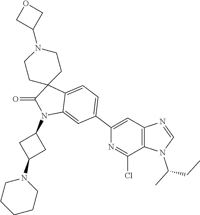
O1CC(N2CCC3(CC2)C(=O)N(C2CC(N4CCCCC4)C2)C2=CC(C4=CC5=C(C(Cl)=N4)N(C(C)CC)C=N5)=CC=C32)C1
